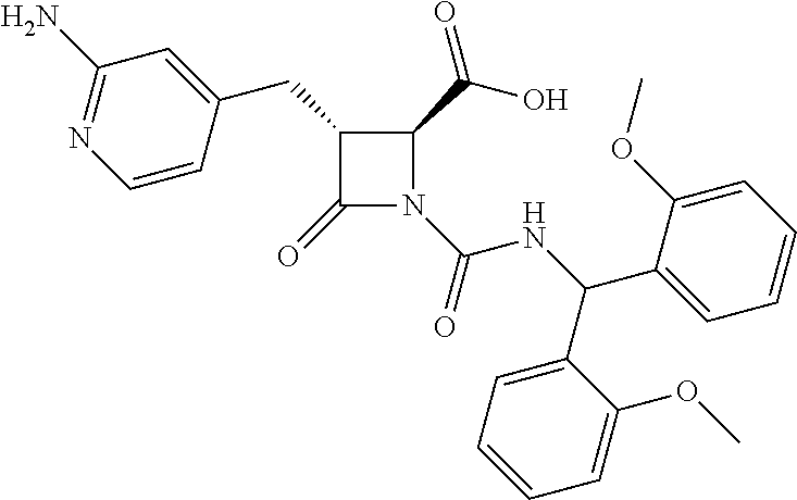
C1(CC2=CC(N)=NC=C2)C(=O)N(C(=O)NC(C2=CC=CC=C2OC)C2=CC=CC=C2OC)C1C(=O)O
